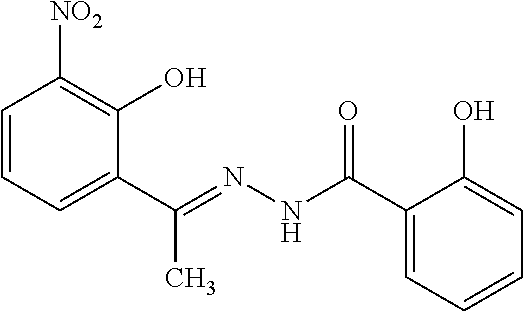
C1=CC=C(C(=NNC(C2=CC=CC=C2O)=O)C)C(O)=C1[NO2]
